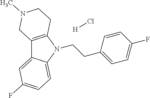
C12=C(N(CCC3=CC=C(F)C=C3)C3=CC=C(F)C=C13)CCN(C)C2.[H]Cl
